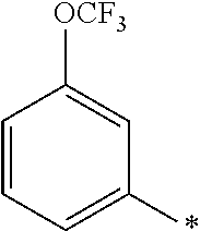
C1=CC=C(*)C=C1[OCF3]
